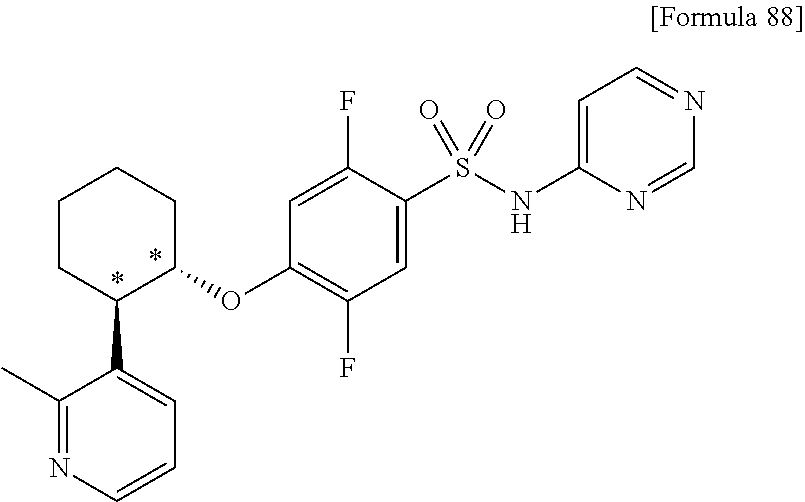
C1(S(NC2=CC=NC=N2)(=O)=O)=CC(F)=C(OC2CCCCC2C2=CC=CN=C2C)C=C1F
